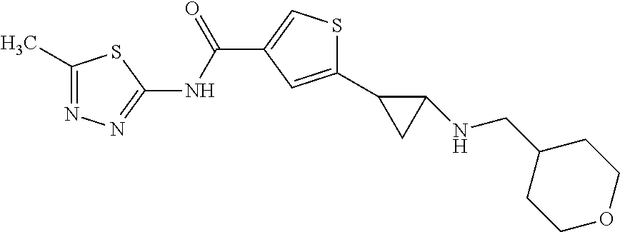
C1(C2CC2NCC2CCOCC2)=CC(C(=O)NC2=NN=C(C)S2)=CS1
